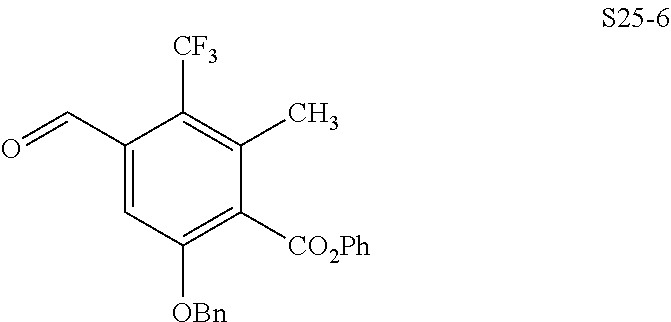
C1(C=O)=CC([OBn])=C([CO2Ph])C(C)=C1[CF3]
